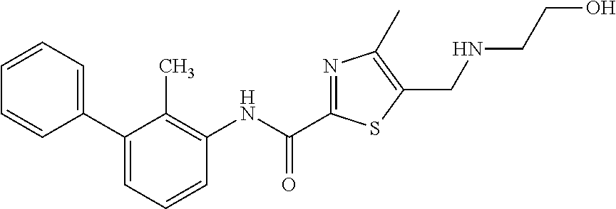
C1(C2=CC=CC=C2)=CC=CC(NC(C2=NC(C)=C(CNCCO)S2)=O)=C1C
